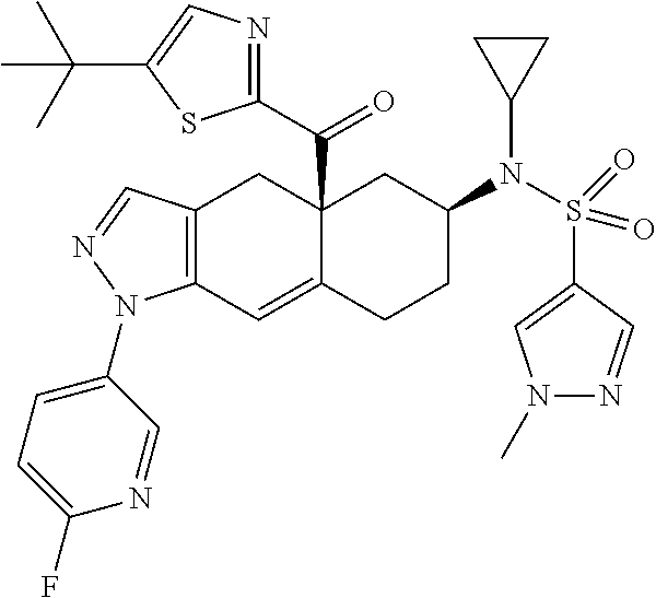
C12(C(C3=NC=C(C(C)(C)C)S3)=O)C(=CC3=C(C1)C=NN3C1=CC=C(F)N=C1)CCC(N(S(C1=CN(C)N=C1)(=O)=O)C1CC1)C2
